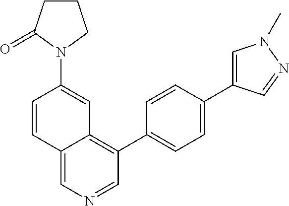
C12=CN=CC(C3=CC=C(C4=CN(C)N=C4)C=C3)=C1C=C(N1CCCC1=O)C=C2
